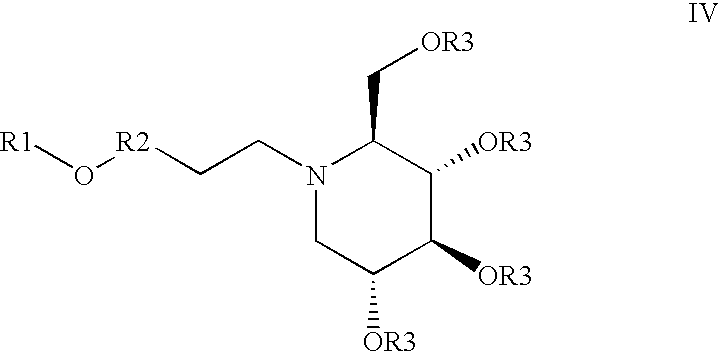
N1(CC[R2]O[R1])CC([OR3])C([OR3])C([OR3])C1C[OR3]
